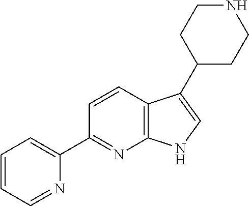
C12=C(C=CC(C3=CC=CC=N3)=N1)C(C1CCNCC1)=CN2
